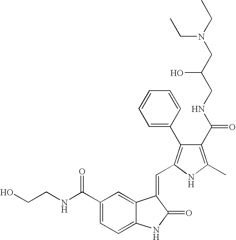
C1(C(NCCO)=O)=CC=C2C(=C1)C(=CC1=C(C3=CC=CC=C3)C(C(NCC(CN(CC)CC)O)=O)=C(C)N1)C(=O)N2
